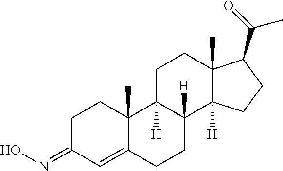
C1C(=NO)C=C2C(C)(C1)C1([H])C([H])(CC2)C2([H])C(C)(CC1)C(C(=O)C)CC2
